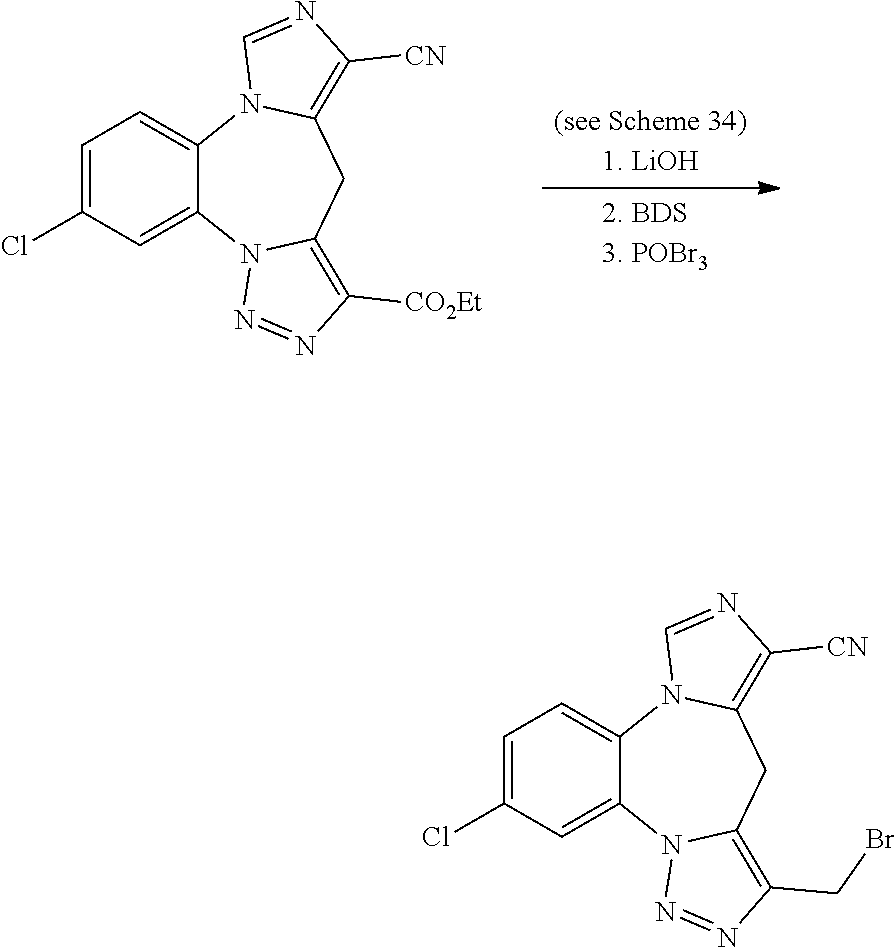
C1=C(Cl)C=C2C(=C1)N1C(=C([CN])N=C1)CC1=C([CO2Et])N=NN21.C1=C(Cl)C=C2C(=C1)N1C(=C([CN])N=C1)CC1=C(CBr)N=NN21
